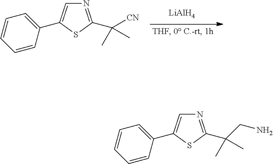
[LiAlH4].C1=CC=C(C2=CN=C(C([CN])(C)C)S2)C=C1.C1=CC=C(C2=CN=C(C(C)(C)CN)S2)C=C1
